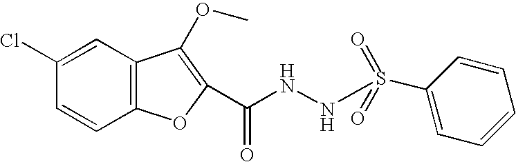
C1(Cl)=CC2=C(C=C1)OC(C(NNS(C1=CC=CC=C1)(=O)=O)=O)=C2OC
